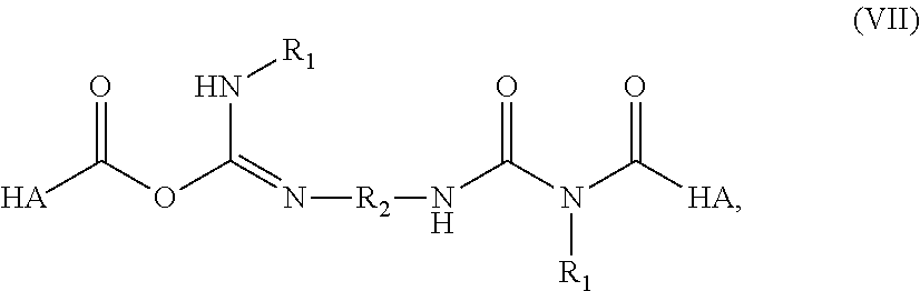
O=C(OC(=N[R2]NC(N(C([HA])=O)[R1])=O)N[R1])[HA]
